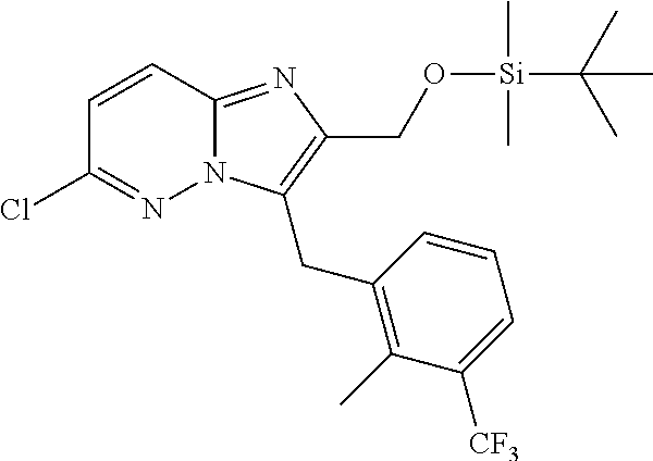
C1=CC(Cl)=NN2C1=NC(CO[Si](C)(C)C(C)(C)C)=C2CC1=C(C)C([CF3])=CC=C1
